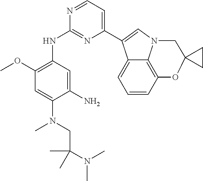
C12=C3C=CC=C1C(C1=CC=NC(NC4=C(OC)C=C(N(C)CC(N(C)C)(C)C)C(N)=C4)=N1)=CN2CC1(O3)CC1
